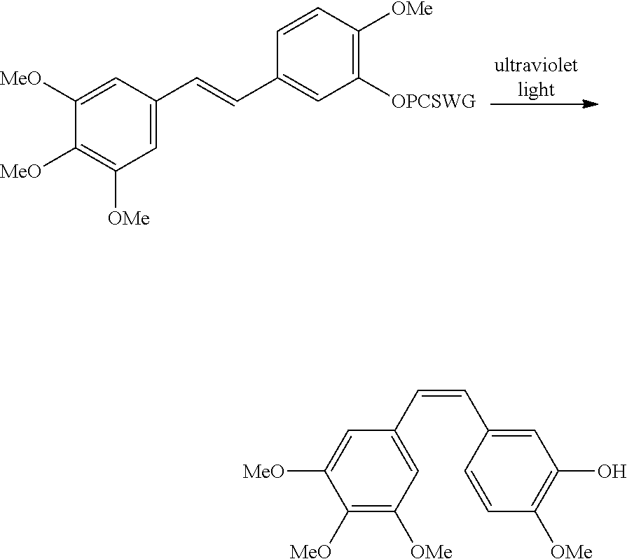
C1=C(C=CC2=CC([OPCSWG])=C([OMe])C=C2)C=C([MeO])C([MeO])=C1[OMe].[ultravioletlight].C1([MeO])=C([OMe])C=C(C=CC2=CC(O)=C([OMe])C=C2)C=C1[MeO]
